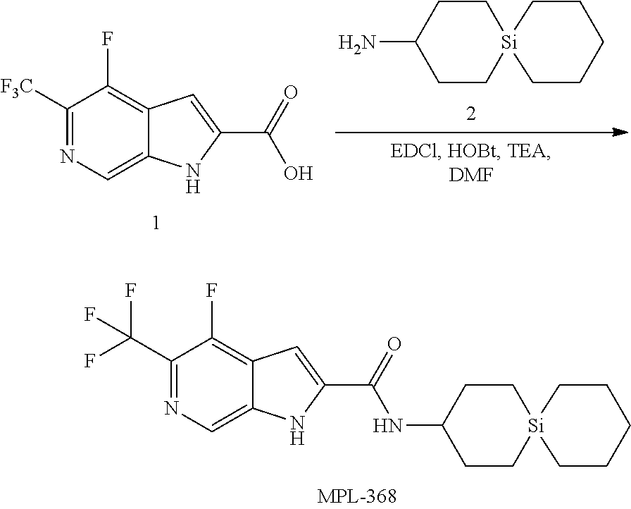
C1([F3C])=NC=C2C(=C1F)C=C(C(=O)O)N2.C1C[Si]2(CCC1N)CCCCC2.C1(C(F)(F)F)=NC=C2C(=C1F)C=C(C(=O)NC1CC[Si]3(CC1)CCCCC3)N2
